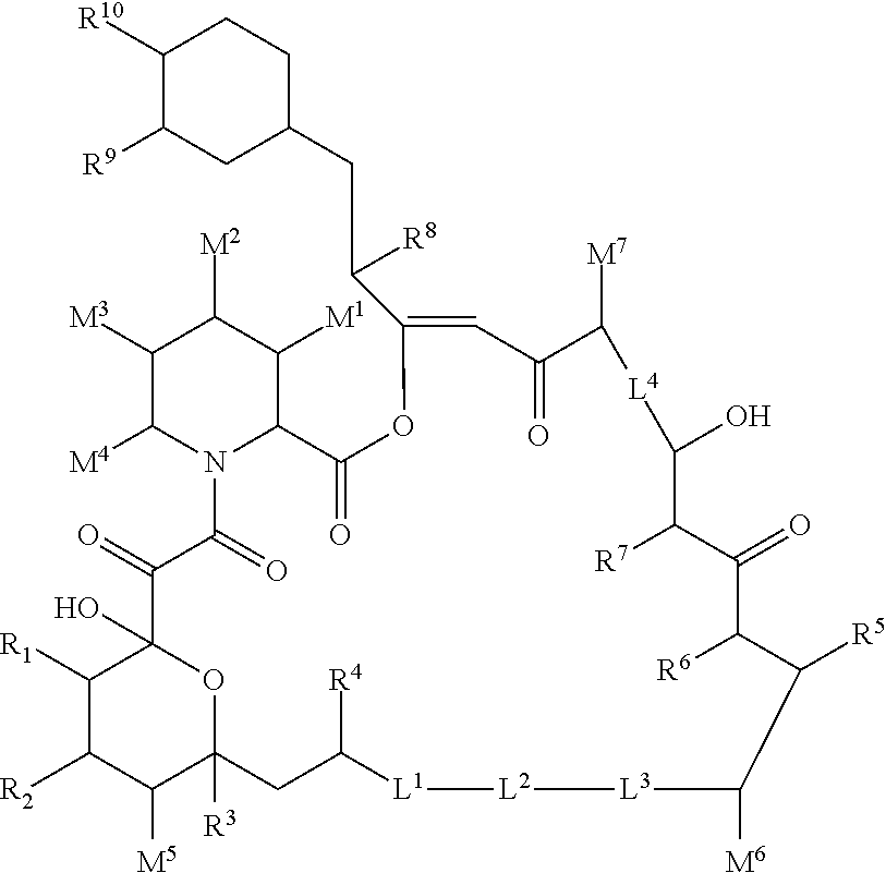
C1([R1])C([R2])C([M5])C2([R3])OC1(O)C(=O)C(=O)N1C(C([M1])C([M2])C([M3])C1[M4])C(=O)OC(C(CC1CCC([R10])C([R9])C1)[R8])=CC(=O)C([M7])[L4]C(O)C([R7])C(=O)C([R6])C([R5])C([M6])[L3][L2][L1]C([R4])C2
